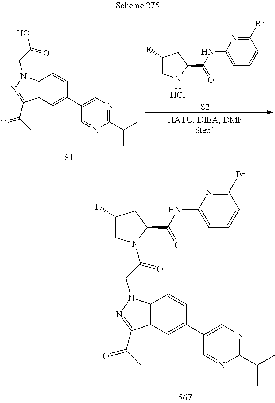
Cl.C1NC(C(NC2=CC=CC(Br)=N2)=O)CC1F.[S2].C12=C(C=C(C3=CN=C(C(C)C)N=C3)C=C1)C(C(C)=O)=NN2CC(O)=O.[S1].C1(F)CN(C(CN2C3=C(C=C(C4=CN=C(C(C)C)N=C4)C=C3)C(C(C)=O)=N2)=O)C(C(NC2=CC=CC(Br)=N2)=O)C1
